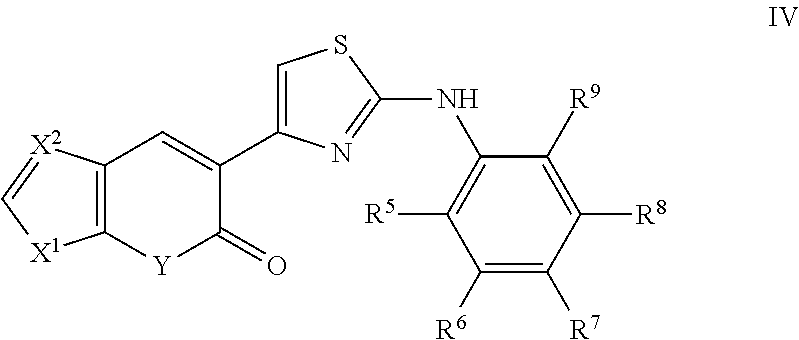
C12=C([Y]C(=O)C(C3=CSC(NC4=C([R5])C([R6])=C([R7])C([R8])=C4[R9])=N3)=C1)[X1]C=[X2]2
